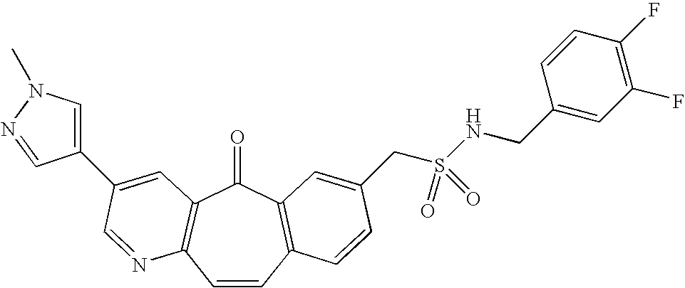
C1=CC2=C(C(=O)C3=C1N=CC(C1=CN(C)N=C1)=C3)C=C(CS(NCC1=CC(F)=C(F)C=C1)(=O)=O)C=C2
